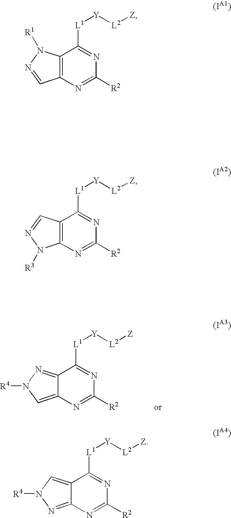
C12=NN([R4])C=C1N=C([R2])N=C2[L1][Y][L2][Z].C12=C(N=C([R2])N=C1[L1][Y][L2][Z])C=NN2[R1].C12=C(N=C([R2])N=C1[L1][Y][L2][Z])N([R3])N=C2.C12=CN([R4])N=C1N=C([R2])N=C2[L1][Y][L2][Z]
